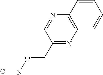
C1(CON=C)=NC2=C(N=C1)C=CC=C2
